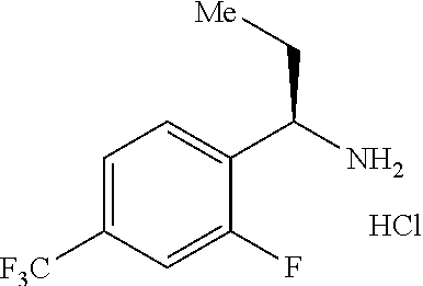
C1=C([F3C])C=C(F)C(C(N)C[Me])=C1.Cl
